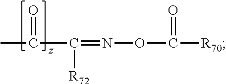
CC(=O)C([R72])=NOC(=O)[R70]
